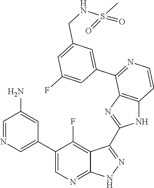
C1=NC=C(C2=CN=C3C(=C2F)C(C2=NC4=C(N2)C=CN=C4C2=CC(CNS(C)(=O)=O)=CC(F)=C2)=N[N H]3)C=C1N
